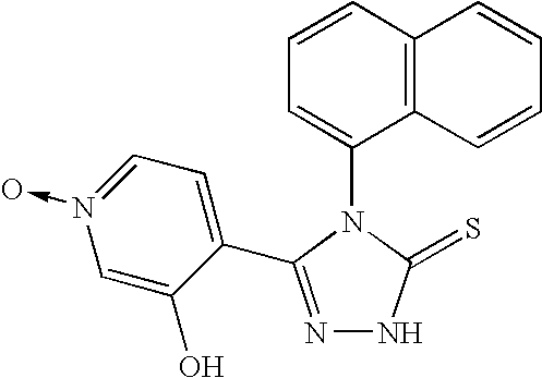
N1=C(C2=CC=N(->O)C=C2O)N(C2=CC=CC3=C2C=CC=C3)C(=S)N1
